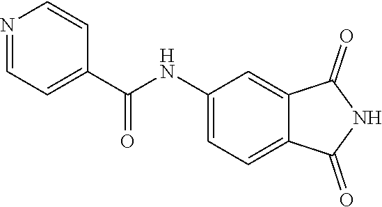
C1(NC(C2=CC=NC=C2)=O)=CC=C2C(=C1)C(=O)NC2=O
